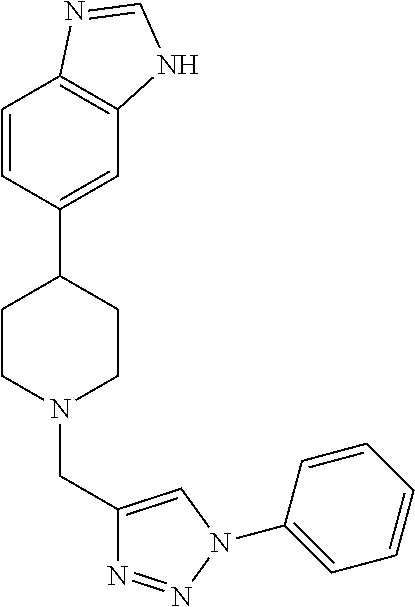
C1=CC(C2CCN(CC3=CN(C4=CC=CC=C4)N=N3)CC2)=CC2=C1N=CN2
